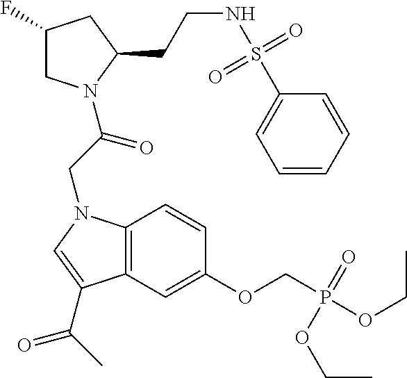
C1(F)CN(C(CN2C3=C(C=C(OCP(OCC)(=O)OCC)C=C3)C(C(C)=O)=C2)=O)C(CCNS(C2=CC=CC=C2)(=O)=O)C1
